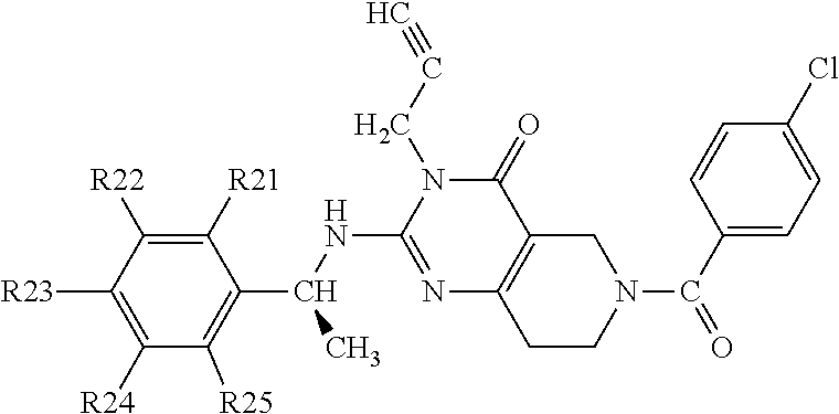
C1([R23])=C([R24])C([R25])=C(C(NC2=NC3=C(C(=O)N2CC#C)CN(C(C2=CC=C(Cl)C=C2)=O)CC3)C)C([R21])=C1[R22]
